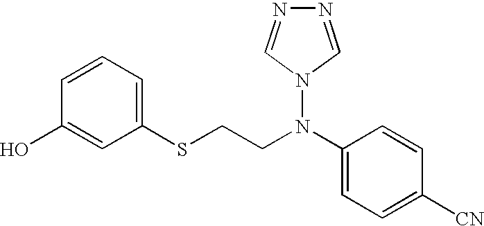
C1=CC=C(SCCN(C2=CC=C([CN])C=C2)N2C=NN=C2)C=C1O
